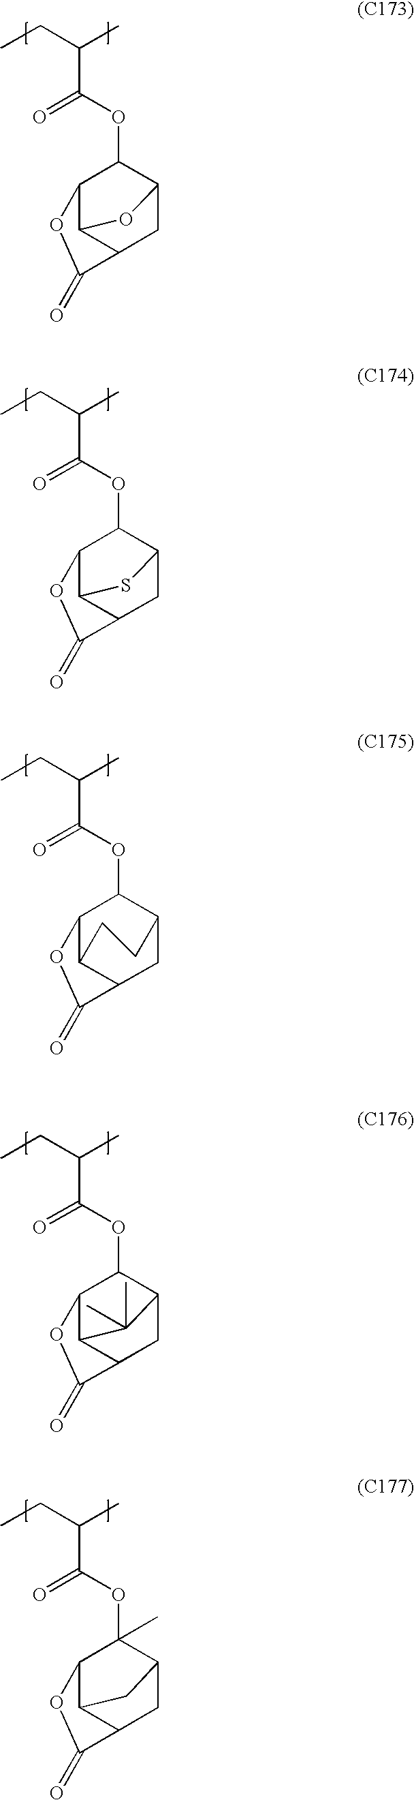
C12C3C(CC(C1OC(=O)C(C)CC)O3)C(=O)O2.C12C3C(CC(C1OC(=O)C(C)CC)S3)C(=O)O2.C12C3C(CC(C1OC(=O)C(C)CC)CC3)C(=O)O2.C12C3C(CC(C1OC(=O)C(C)CC)C3(C)C)C(=O)O2.C12C3C(CC(C1(OC(=O)C(C)CC)C)C3)C(=O)O2
